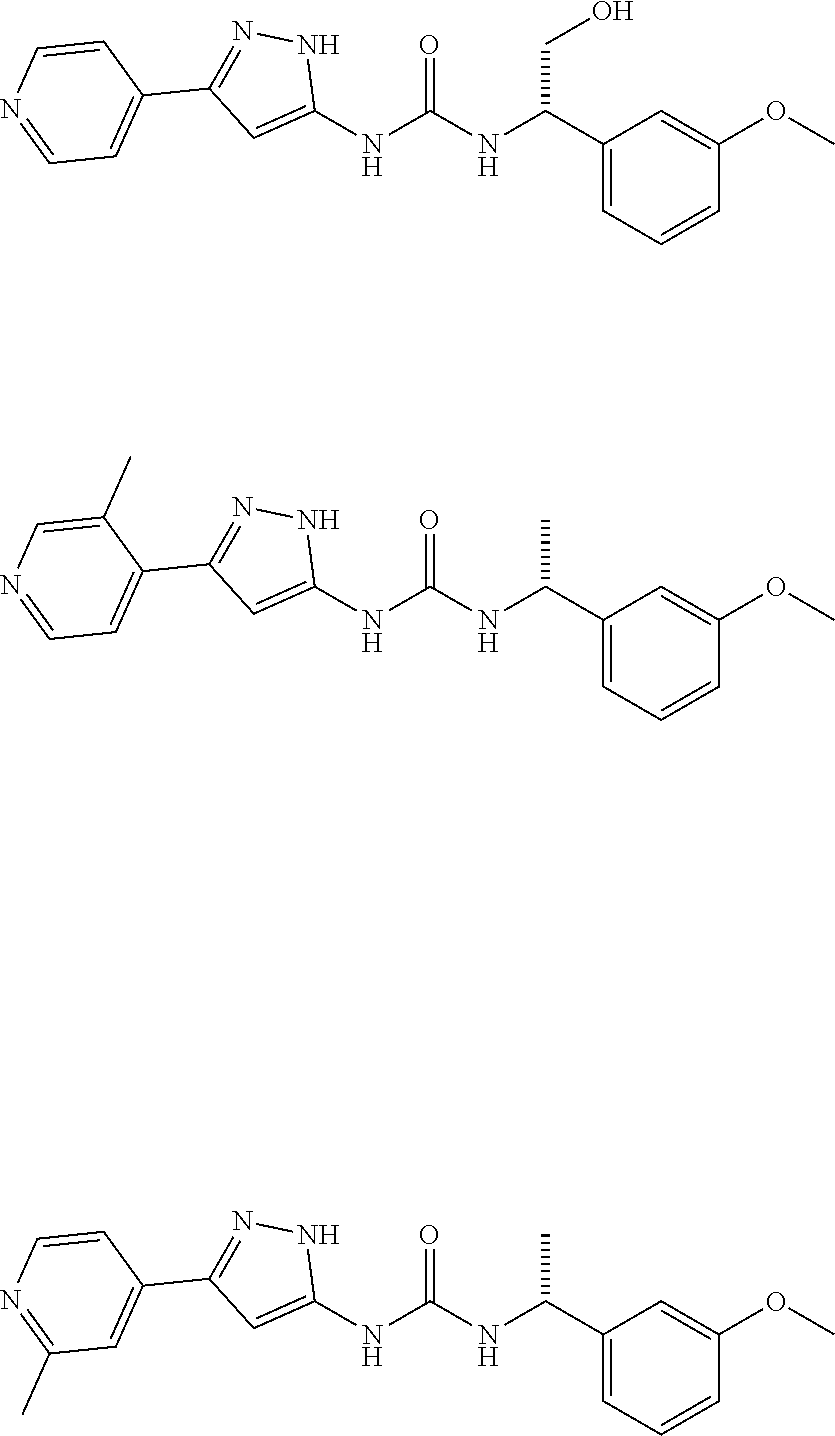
C1(C(CO)NC(=O)NC2=CC(C3=CC=NC=C3)=NN2)=CC=CC(OC)=C1.C1(C(C)NC(=O)NC2=CC(C3=CC=NC=C3C)=NN2)=CC=CC(OC)=C1.C1(C(C)NC(=O)NC2=CC(C3=CC(C)=NC=C3)=NN2)=CC=CC(OC)=C1
